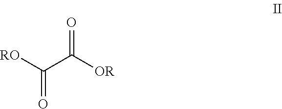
[RO]C(C([OR])=O)=O
